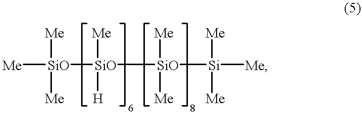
[Me][SiO]([Me])([Me])[SiO]([Me])([H])[SiO]([Si]([Me])([Me])[Me])([Me])[Me]
